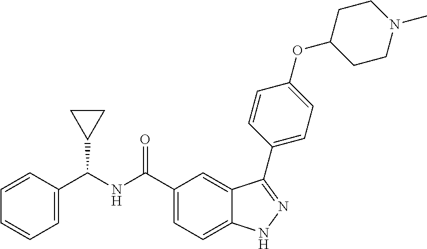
C1(C(NC(C2=CC=CC=C2)C2CC2)=O)=CC=C2C(=C1)C(C1=CC=C(OC3CCN(C)CC3)C=C1)=NN2
